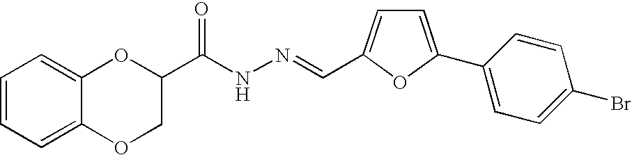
C1=CC=C2C(=C1)OC(C(NN=CC1=CC=C(C3=CC=C(Br)C=C3)O1)=O)CO2
